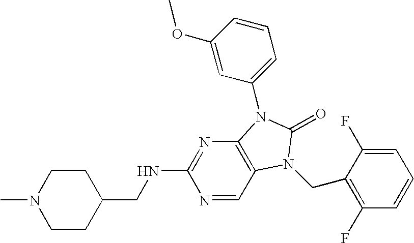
C1CC(CNC2=NC3=C(C=N2)N(CC2=C(F)C=CC=C2F)C(=O)N3C2=CC=CC(OC)=C2)CCN1C
